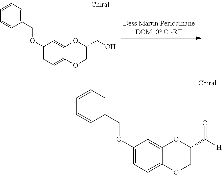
C1=CC=C(COC2=CC=C3C(=C2)OC(C([H])=O)CO3)C=C1.C1=CC=C(COC2=CC=C3C(=C2)OC(CO)CO3)C=C1
